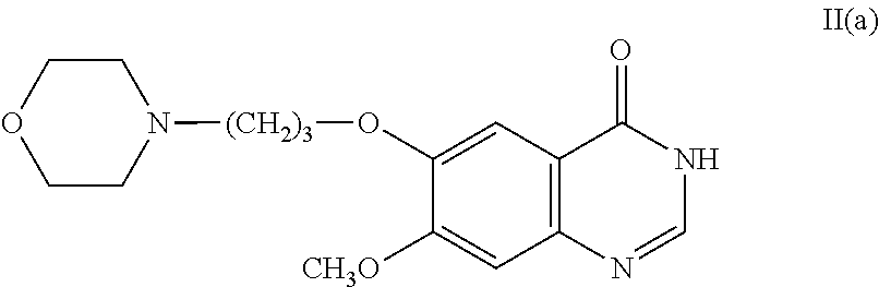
C1(O[(CH2)3]N2CCOCC2)=CC2=C(C=C1[CH3O])N=CNC2=O
